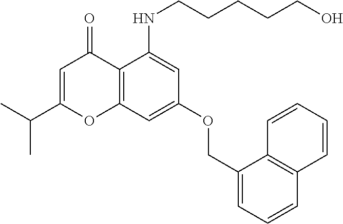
C1=C(C(C)C)OC2=C(C1=O)C(NCCCCCO)=CC(OCC1=CC=CC3=C1C=CC=C3)=C2
